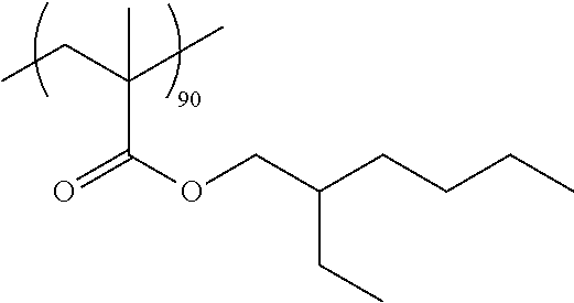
C(C)C(C)(C(=O)OCC(CCCC)CC)C
